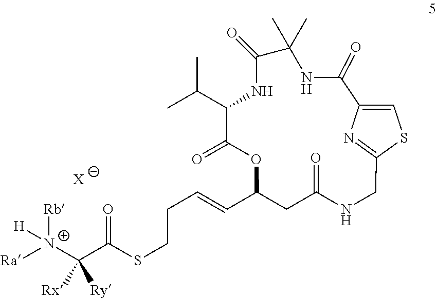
C(CC=CC1CC(=O)NCC2=NC(=CS2)C(=O)NC(C)(C)C(=O)NC(C(C)C)C(=O)O1)SC(C([N+]([Rb])([Ra])[H])([Rx])[Ry])=O.[X]
